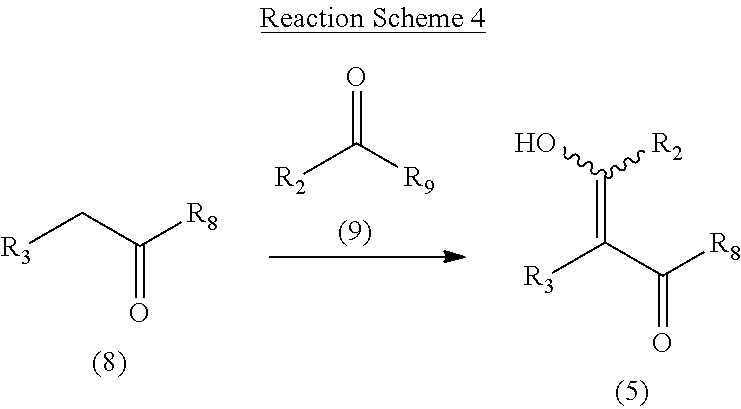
O=C([R9])[R2].[R3]C(C([R8])=O)=C(O)[R2].[R3]CC([R8])=O
